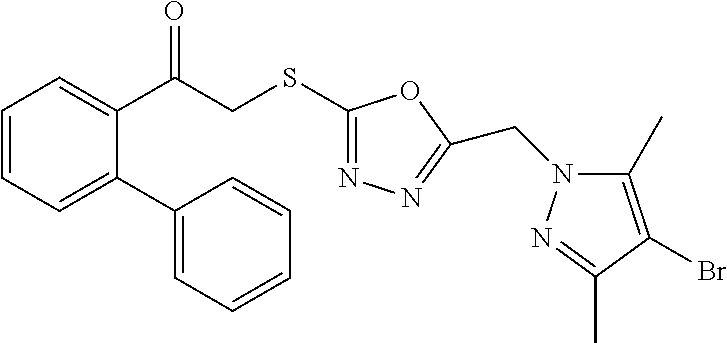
C1(C(CSC2=NN=C(CN3C(C)=C(Br)C(C)=N3)O2)=O)=CC=CC=C1C1=CC=CC=C1
